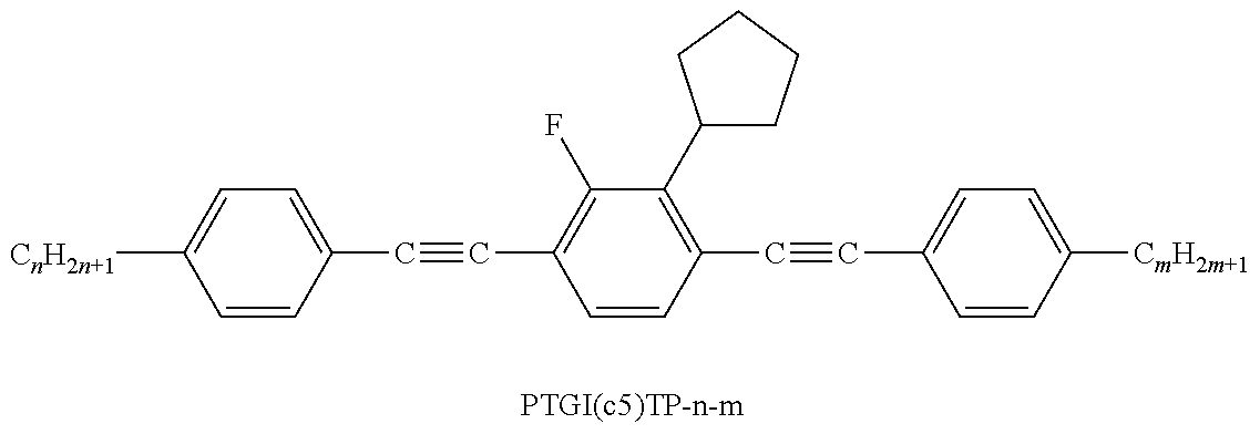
C1=CC(C#CC2=C(F)C(C3CCCC3)=C(C#CC3=CC=C([CmH2m+1])C=C3)C=C2)=CC=C1[CnH2n+1]
